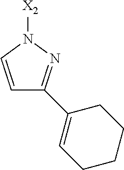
[X2]N1C=CC(C2=CCCCC2)=N1
